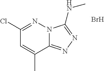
C1(Cl)=NN2C(=NN=C2NC)C(C)=C1.Br
